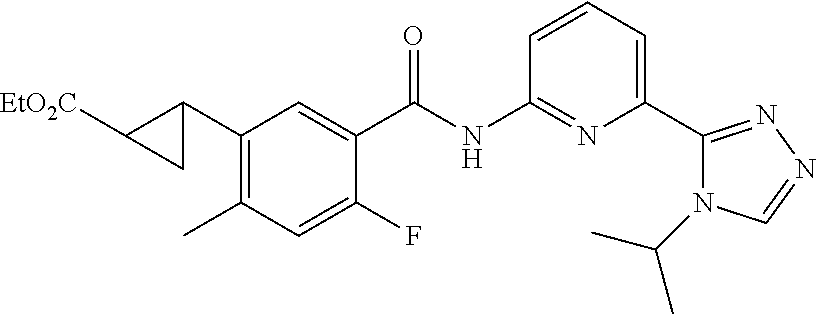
C1(C2CC2[EtO2C])=C(C)C=C(F)C(C(NC2=NC(C3=NN=CN3C(C)C)=CC=C2)=O)=C1
